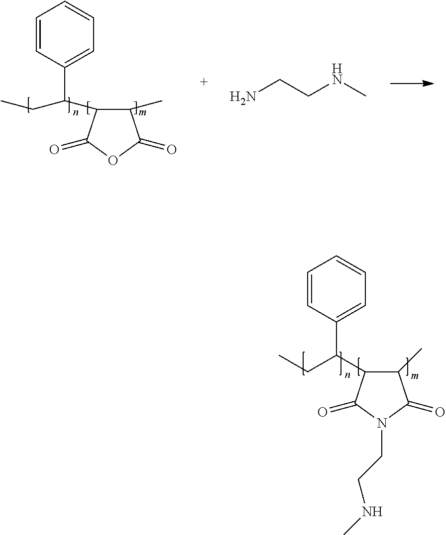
C1(C)C(C(C2=CC=CC=C2)CC)C(=O)OC1=O.NCCNC.C1(C)C(=O)N(CCNC)C(=O)C1C(C1=CC=CC=C1)CC
